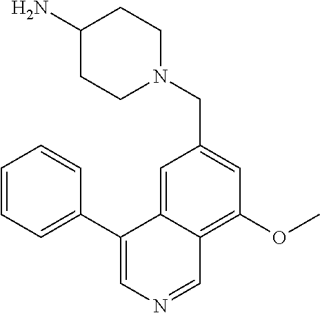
C1(C2=CN=CC3=C(OC)C=C(CN4CCC(N)CC4)C=C23)=CC=CC=C1
